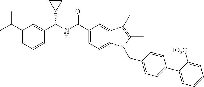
C1(C(C)C)=CC=CC(C(NC(C2=CC=C3C(=C2)C(C)=C(C)N3CC2=CC=C(C3=CC=CC=C3[HO2C])C=C2)=O)C2CC2)=C1
